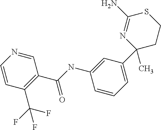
C1=CC(C(F)(F)F)=C(C(NC2=CC(C3(C)N=C(N)SCC3)=CC=C2)=O)C=N1
